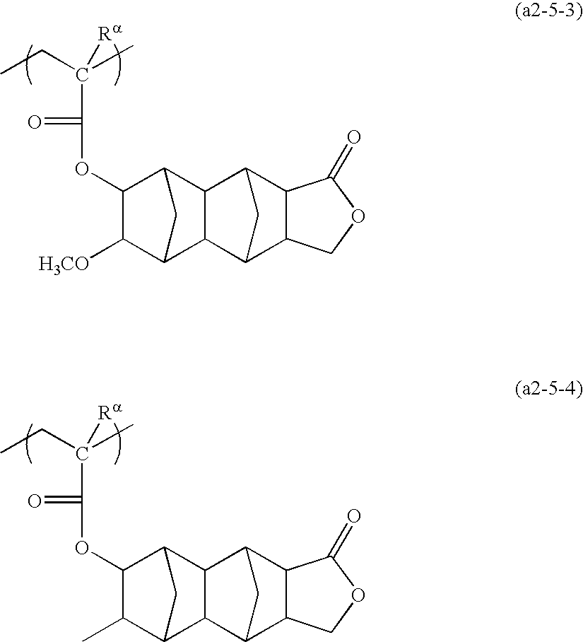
C([Ra])(CC)(C)C(=O)OC1C([H3CO])C2CC1C1C2C2C3C(C1C2)C(=O)OC3.C([Ra])(CC)(C)C(=O)OC1C(C)C2CC1C1C2C2C3C(C1C2)C(=O)OC3
